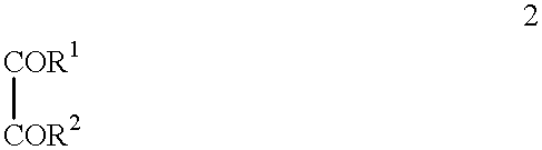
[COR1][COR2]
